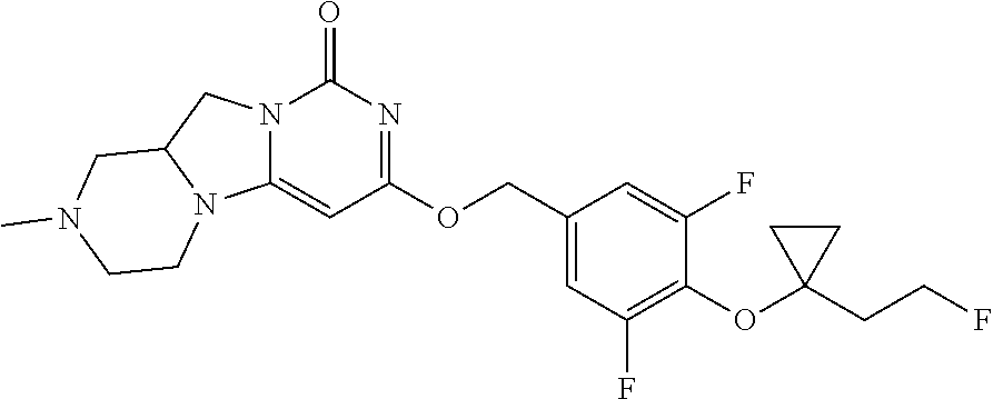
C1(COC2=NC(=O)N3C(=C2)N2C(C3)CN(C)CC2)=CC(F)=C(OC2(CCF)CC2)C(F)=C1
